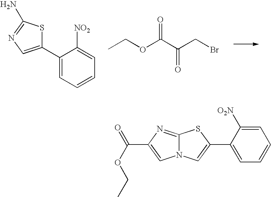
C1(C2=CN=C(N)S2)=CC=CC=C1[NO2].CCOC(C(CBr)=O)=O.C12=NC(C(OCC)=O)=CN1C=C(C1=CC=CC=C1[O2N])S2
